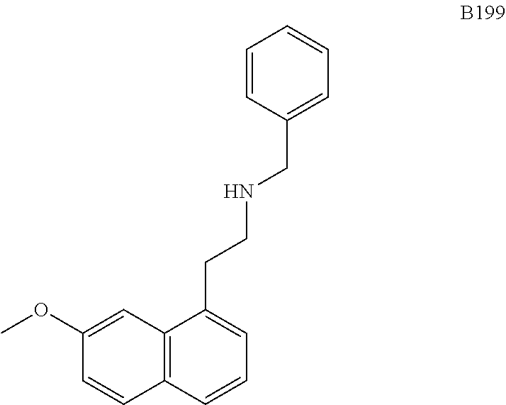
C1(OC)=CC2=C(C=C1)C=CC=C2CCNCC1=CC=CC=C1
